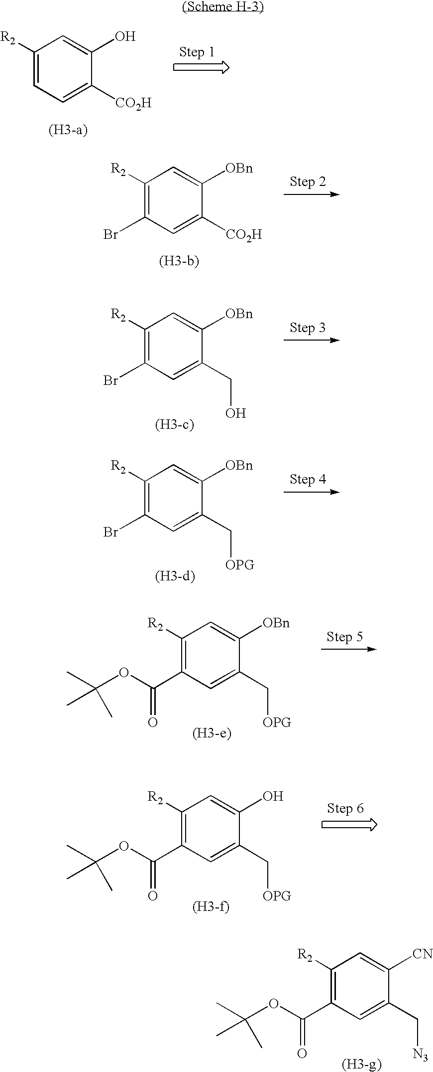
C1([R2])=CC=C([CO2H])C(O)=C1.C1([R2])=C(Br)C=C([CO2H])C([OBn])=C1.C1([R2])=C(Br)C=C(CO)C([OBn])=C1.C1([R2])=C(Br)C=C(C[OPG])C([OBn])=C1.C1([R2])=C(C(OC(C)(C)C)=O)C=C(C[OPG])C([OBn])=C1.C1([R2])=C(C(OC(C)(C)C)=O)C=C(C[OPG])C(O)=C1.C1([R2])=C(C(OC(C)(C)C)=O)C=C(C[N3])C([CN])=C1
